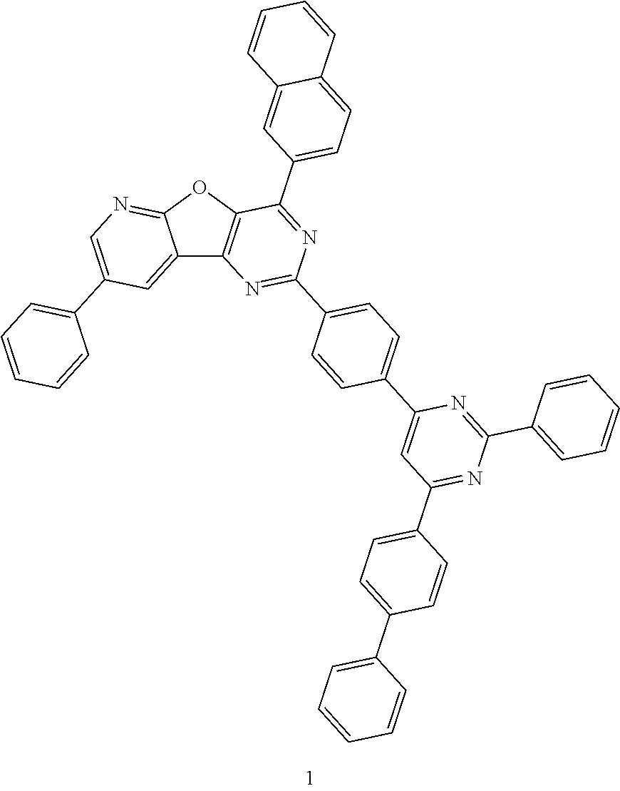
C12=CC(C3=CC=CC=C3)=CN=C1OC1=C2N=C(C2=CC=C(C3=CC(C4=CC=C(C5=CC=CC=C5)C=C4)=NC(C4=CC=CC=C4)=N3)C=C2)N=C1C1=CC=C2C(=C1)C=CC=C2
